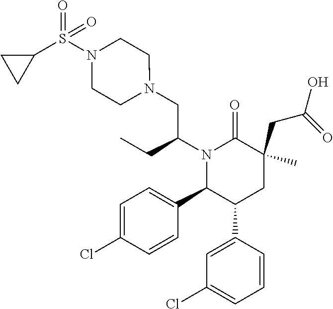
C1=C(Cl)C=CC(C2C(C3=CC(Cl)=CC=C3)CC(CC(O)=O)(C)C(=O)N2C(CC)CN2CCN(S(C3CC3)(=O)=O)CC2)=C1
